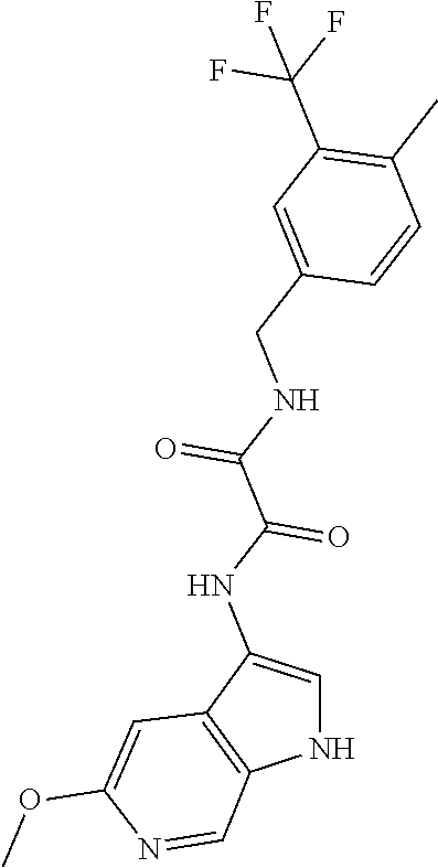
C(NC(C(NC1=CNC2=C1C=C(OC)N=C2)=O)=O)C1=CC(C(F)(F)F)=C(C)C=C1
